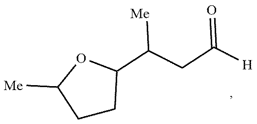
C1CC(C(CC([H])=O)[Me])OC1[Me]
